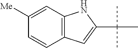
C12=C(C=C([Me])C=C1)NC(C(C)(C)C)=C2
